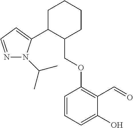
C1C(C2=CC=NN2C(C)C)C(COC2=C(C=O)C(O)=CC=C2)CCC1
